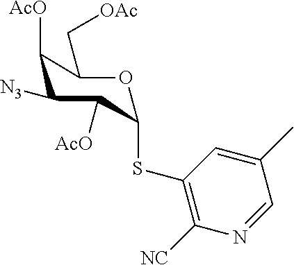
N1=CC(C)=CC(SC2OC(C[OAc])C([AcO])C([N3])C2[AcO])=C1[NC]
